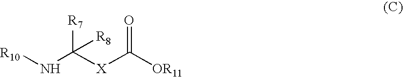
[R10]NC([X]C([OR11])=O)([R7])[R8]
